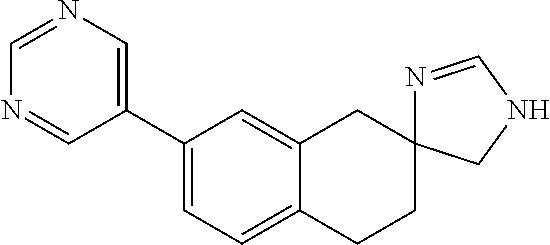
C1(C2=CN=CN=C2)=CC=C2C(=C1)CC1(CC2)N=CNC1
